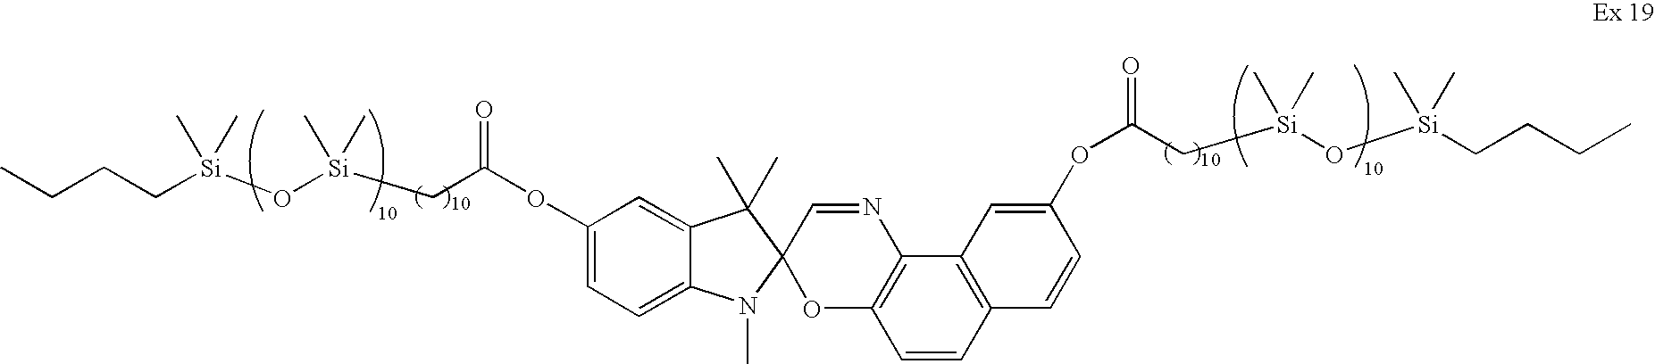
C1(OC(C[Si](O[Si](C)(C)CCCC)(C)C)=O)=CC=C2C(=C1)C(C)(C)C1(N2C)OC2=C(N=C1)C1=C(C=C2)C=CC(OC(=O)C[Si](C)(C)O[Si](C)(C)CCCC)=C1
